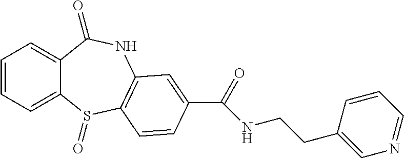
C1=CC=C2C(=C1)C(=O)NC1=C(S2=O)C=CC(C(=O)NCCC2=CN=CC=C2)=C1
